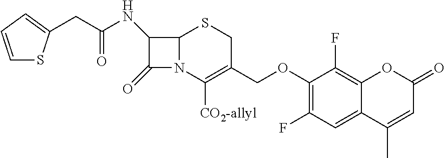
C1(CC(NC2C(=O)N3C2SCC(COC2=C(F)C=C4C(=C2F)OC(=O)C=C4C)=C3[CO2-allyl])=O)=CC=CS1
